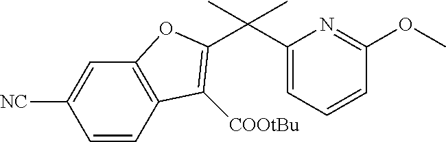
C1(C(C2=CC=CC(OC)=N2)(C)C)=C([COOtBu])C2=C(O1)C=C([NC])C=C2
